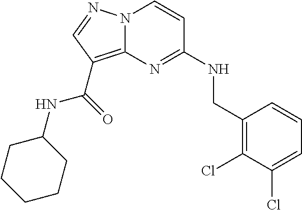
C1=C(Cl)C(Cl)=C(CNC2=NC3=C(C(NC4CCCCC4)=O)C=NN3C=C2)C=C1
